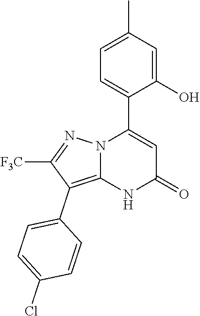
C1(O)=CC(C)=CC=C1C1=CC(=O)NC2=C(C3=CC=C(Cl)C=C3)C([F3C])=NN12
